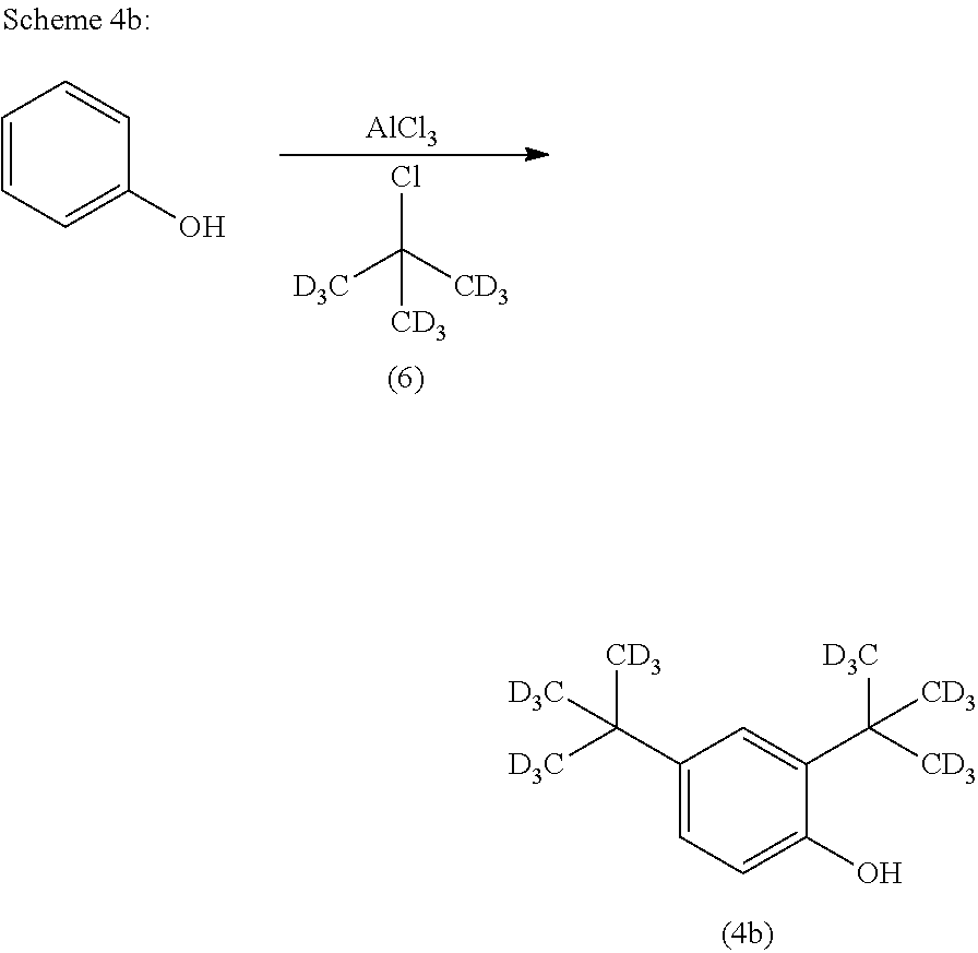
C1(C([D3C])([CD3])[D3C])=CC=C(O)C(C([CD3])([D3C])[CD3])=C1.C1=CC=C(O)C=C1.ClC([CD3])([D3C])[CD3].[AlCl3]
